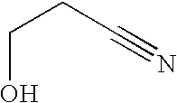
C(CC#N)O
